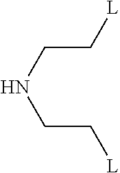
N(CC[L])CC[L]
